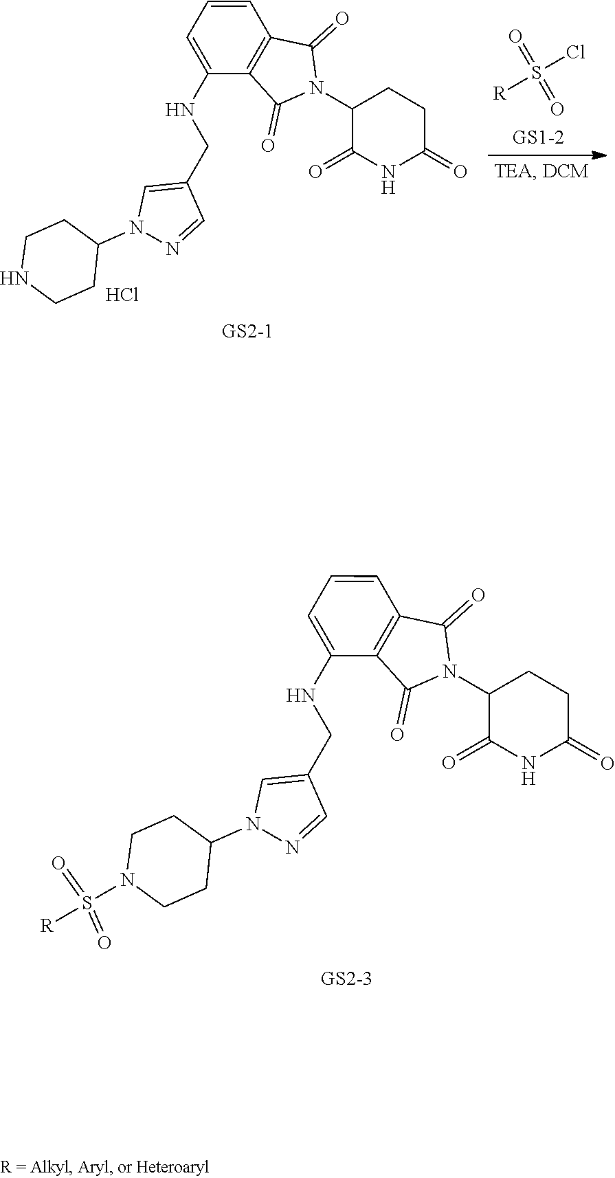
C12=C(C=CC=C1NCC1=CN(C3CCNCC3)N=C1)C(=O)N(C1CCC(=O)NC1=O)C2=O.S(Cl)([R])(=O)=O.Cl.C12=C(C=CC=C1NCC1=CN(C3CCN(S([R])(=O)=O)CC3)N=C1)C(=O)N(C1CCC(=O)NC1=O)C2=O
